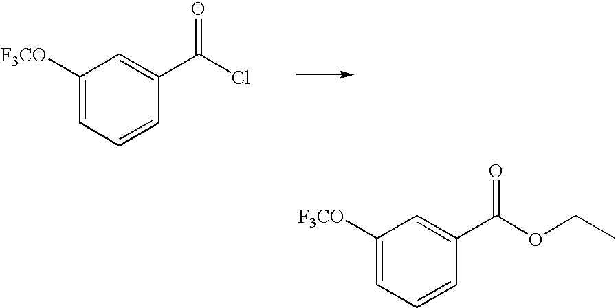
C1([F3CO])=CC=CC(C(Cl)=O)=C1.C1([F3CO])=CC=CC(C(OCC)=O)=C1
